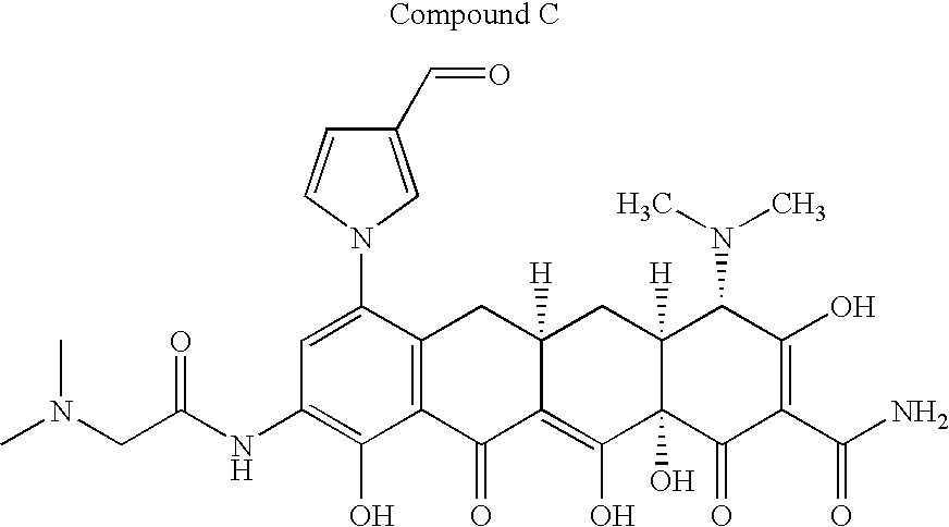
C1=C(N2C=C(C=O)C=C2)C2=C(C(O)=C1NC(CN(C)C)=O)C(=O)C1=C(O)C3(O)C([H])(CC1([H])C2)C(N(C)C)C(O)=C(C(N)=O)C3=O
